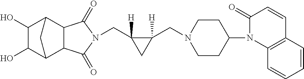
C(C1([H])C(CN2CCC(N3C4=C(C=CC3=O)C=CC=C4)CC2)([H])C1)N1C(=O)C2C3C(O)C(O)C(C2C1=O)C3
